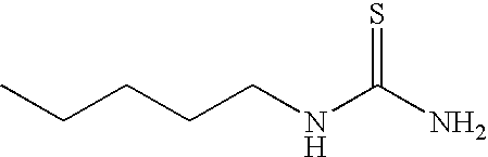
C(CCCNC(N)=S)C
